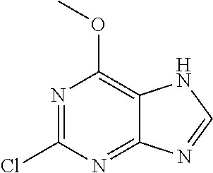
N1=C(Cl)N=C2C(=C1OC)NC=N2
